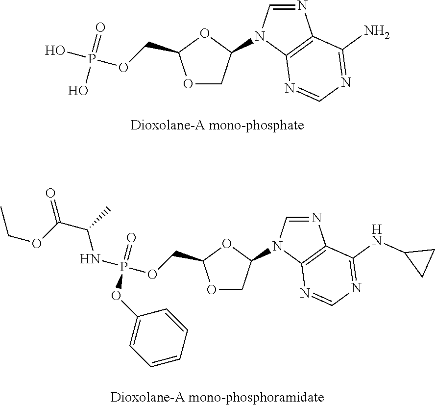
[Dioxolane-A mono-phosphate].O1CC(N2C=NC3=C2N=CN=C3N)OC1COP(O)(=O)O.[Dioxolane-A mono-phosphoramidate].O1CC(N2C=NC3=C2N=CN=C3NC2CC2)OC1COP(NC(C)C(=O)OCC)(=O)OC1=CC=CC=C1
